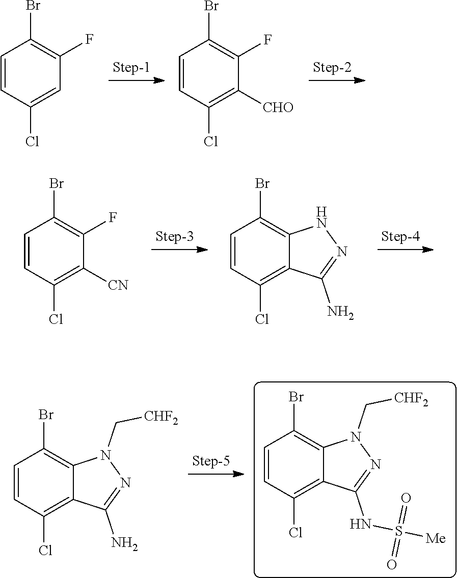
C1=CC(Cl)=CC(F)=C1Br.C1=CC(Cl)=C([CHO])C(F)=C1Br.C1=CC(Cl)=C([CN])C(F)=C1Br.N1=C(N)C2=C(Cl)C=CC(Br)=C2N1.N1(C[CHF2])N=C(NS(=O)(=O)[Me])C2=C(Cl)C=CC(Br)=C12.N1(C[CHF2])N=C(N)C2=C(Cl)C=CC(Br)=C12
